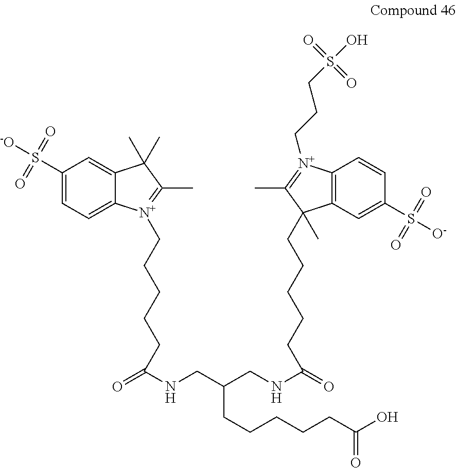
C1(S([-O])(=O)=O)=CC=C2C(=C1)C(C)(C)C(C)=[N+]2CCCCCC(NCC(CNC(=O)CCCCCC1(C)C2=C(C=CC(S([O-])(=O)=O)=C2)[N+](CCCS(O)(=O)=O)=C1C)CCCCCC(O)=O)=O
